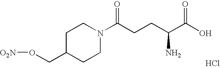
[O2N]OCC1CCN(C(CCC(C(O)=O)N)=O)CC1.Cl
